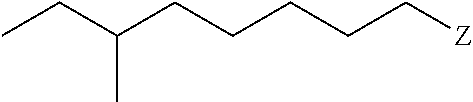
C(CCCCC[Z])(C)CC
